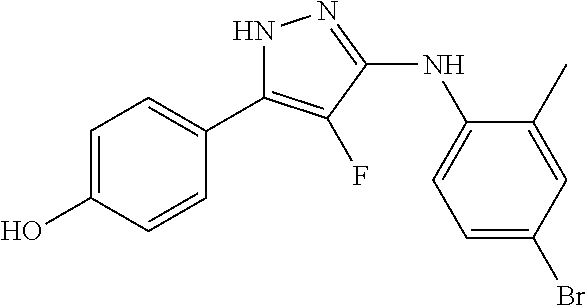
C1=C(O)C=CC(C2=C(F)C(NC3=CC=C(Br)C=C3C)=NN2)=C1
